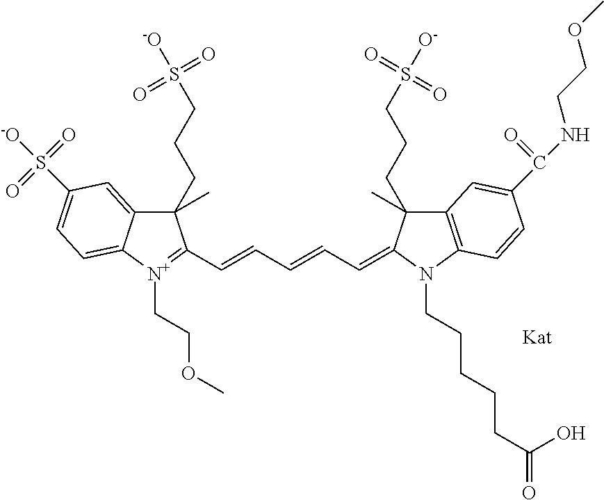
C12=CC(S([-O])(=O)=O)=CC=C1[N+](CCOC)=C(C=CC=CC=C1N(CCCCCC(=O)O)C3=C(C=C(C(NCCOC)=O)C=C3)C1(CCCS([O-])(=O)=O)C)C2(CCCS([-O])(=O)=O)C
